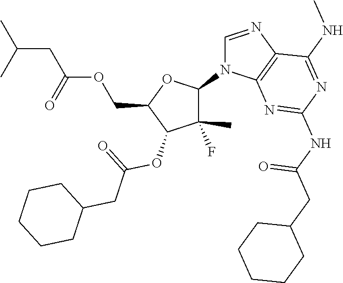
C1CCCCC1CC(=O)NC1=NC2=C(N=CN2C2OC(COC(CC(C)C)=O)C(OC(=O)CC3CCCCC3)C2(C)F)C(NC)=N1
